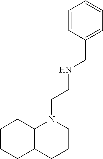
C1CCC2C(N1CCNCC1=CC=CC=C1)CCCC2
